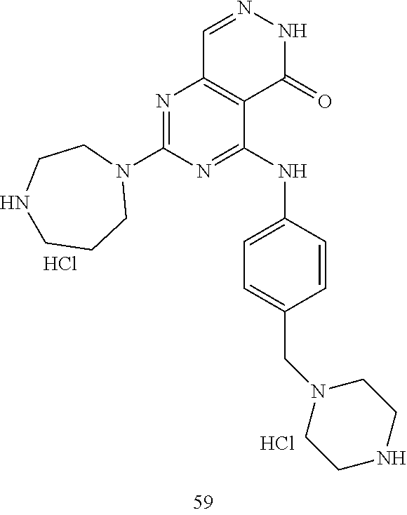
C1=NNC(=O)C2=C1N=C(N1CCNCCC1)N=C2NC1=CC=C(CN2CCNCC2)C=C1.Cl.Cl
